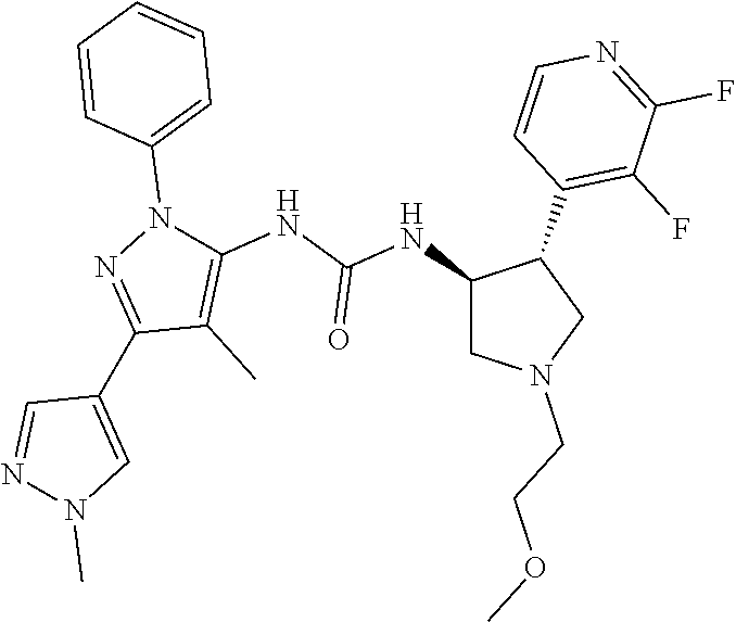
C1(C2=NN(C3=CC=CC=C3)C(NC(NC3CN(CCOC)CC3C3=C(F)C(F)=NC=C3)=O)=C2C)=CN(C)N=C1
